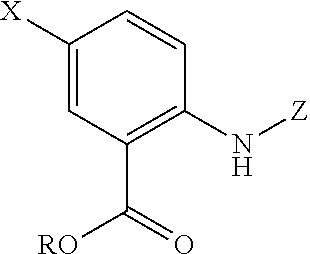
[Z]NC1=C(C([RO])=O)C=C([X])C=C1
